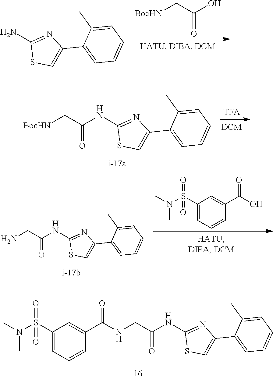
N(CC(NC1=NC(C2=CC=CC=C2C)=CS1)=O)C(C1=CC(S(=O)(N(C)C)=O)=CC=C1)=O.C1(N)=NC(C2=CC=CC=C2C)=CS1.[BocHN]CC(O)=O.[BocHN]CC(NC1=NC(C2=CC=CC=C2C)=CS1)=O.C1(S(N(C)C)(=O)=O)=CC=CC(C(O)=O)=C1.NCC(NC1=NC(C2=CC=CC=C2C)=CS1)=O
